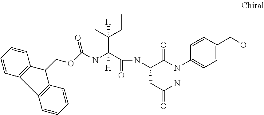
O=C(OCC1C2=C(C3=C1C=CC=C3)C=CC=C2)NC(C(NC(C(NC1=CC=C(CO)C=C1)=O)CC(=O)N)=O)(C(C)(CC)[H])[H]
